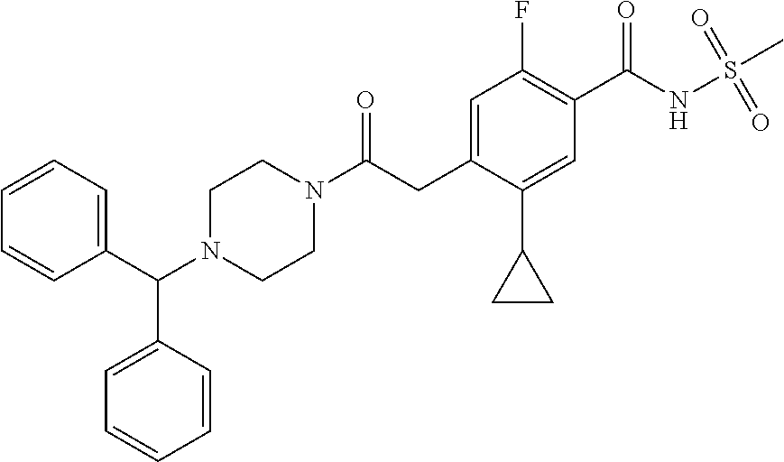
C1(F)=C(C(NS(C)(=O)=O)=O)C=C(C2CC2)C(CC(N2CCN(C(C3=CC=CC=C3)C3=CC=CC=C3)CC2)=O)=C1
